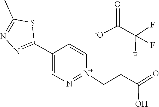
C1(C2=CN=[N+](CCC(O)=O)C=C2)=NN=C(C)S1.C(C(F)(F)F)([-O])=O
